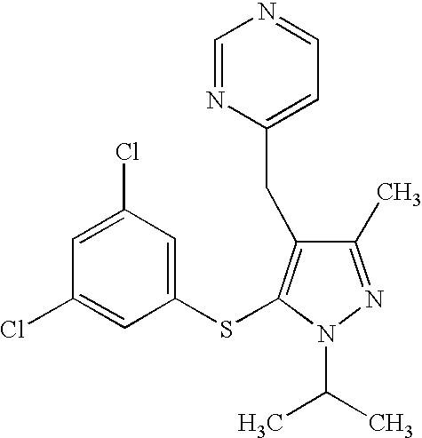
C1(C)=NN(C(C)C)C(SC2=CC(Cl)=CC(Cl)=C2)=C1CC1=CC=NC=N1
